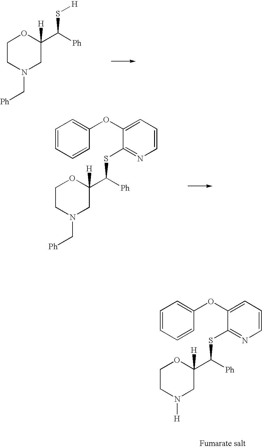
C1=CC=CC(OC2=CC=CN=C2SC(C2([H])OCCN(C[Ph])C2)[Ph])=C1.C1CN(C[Ph])CC(C([Ph])S[H])([H])O1.C1=CC=CC(OC2=CC=CN=C2SC([Ph])C2([H])OCCN([H])C2)=C1
